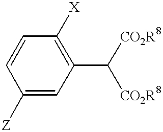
C(C1=C([X])C=CC([Z])=C1)([CO2R8])[CO2R8]
